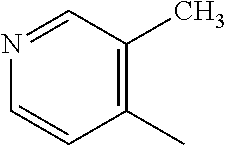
C1(C)=C(C)C=NC=C1
